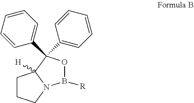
C1=CC=C(C2(C3=CC=CC=C3)C3([H])CCCN3B([R])O2)C=C1
